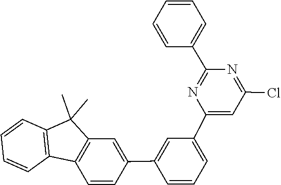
C1=CC2=C(C=C1)C(C)(C)C1=C2C=CC(C2=CC(C3=CC(Cl)=NC(C4=CC=CC=C4)=N3)=CC=C2)=C1
